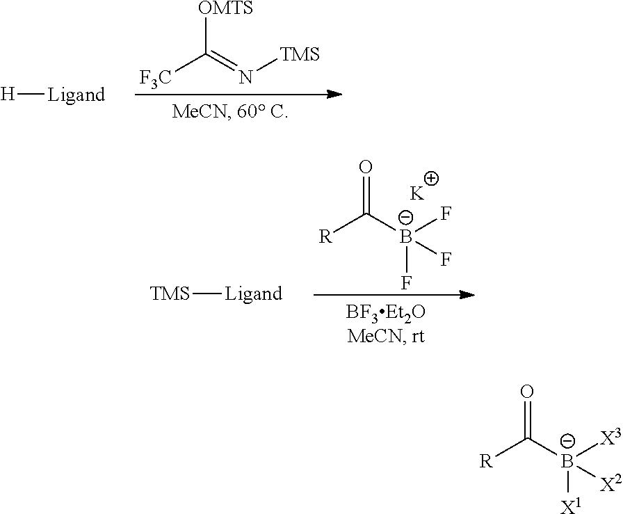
[F3C]C(=N[TMS])[OMTS].[H][Ligand].[R]C([B-](F)(F)F)=O.[K].[TMS][Ligand].[R]C([B-]([X3])([X1])[X2])=O
